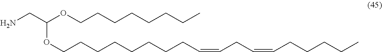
NCC(OCCCCCCCC)OCCCCCCCCC=CCC=CCCCCC
